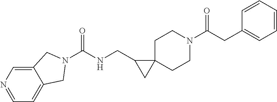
C1C2(CCN(C(CC3=CC=CC=C3)=O)C1)C(CNC(=O)N1CC3=CC=NC=C3C1)C2
